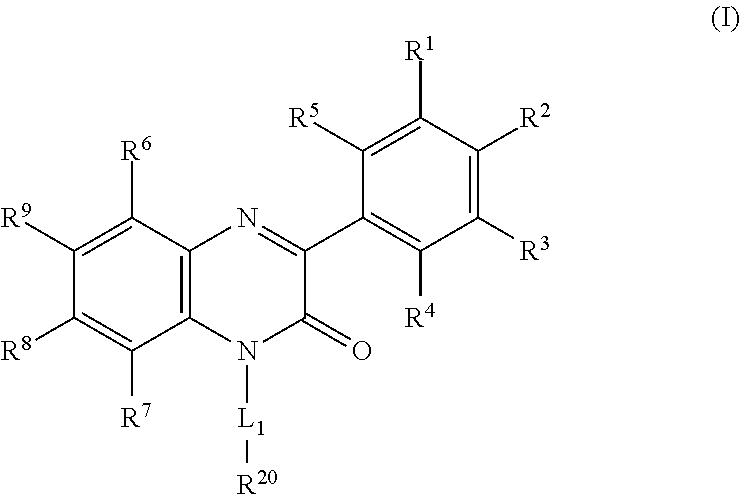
C1([R9])=C([R6])C2=C(C([R7])=C1[R8])N([L1][R20])C(=O)C(C1=C([R4])C([R3])=C([R2])C([R1])=C1[R5])=N2
